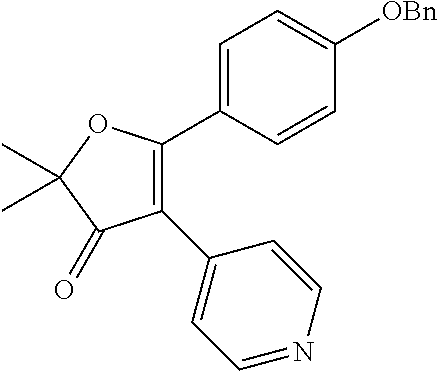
C1(C2=CC=NC=C2)=C(C2=CC=C([OBn])C=C2)OC(C)(C)C1=O
